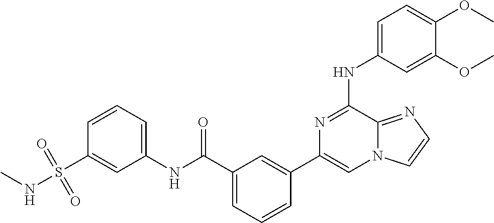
C1=C(NC2=NC(C3=CC(C(NC4=CC=CC(S(NC)(=O)=O)=C4)=O)=CC=C3)=CN3C2=NC=C3)C=C(OC)C(OC)=C1
